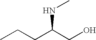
CCCC(CO)NC
